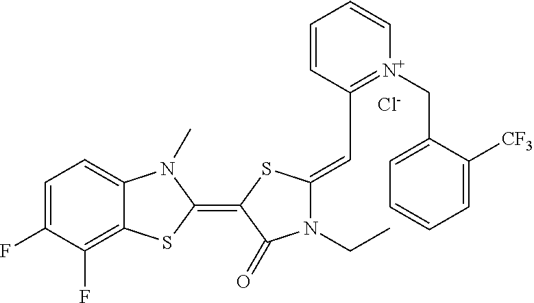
[Cl-].C1=C(F)C(F)=C2C(=C1)N(C)C(=C1SC(=CC3=[N+](CC4=CC=CC=C4[CF3])C=CC=C3)N(CC)C1=O)S2
